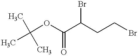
O(C(C(CCBr)Br)=O)C(C)(C)C
